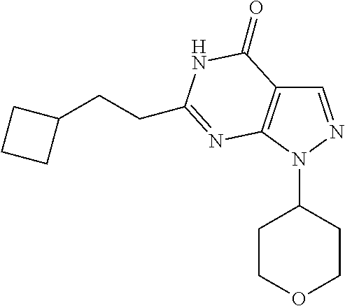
C1=NN(C2CCOCC2)C2=C1C(=O)NC(CCC1CCC1)=N2
